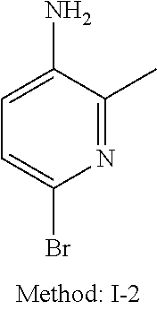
N1=C(C)C(N)=CC=C1Br
